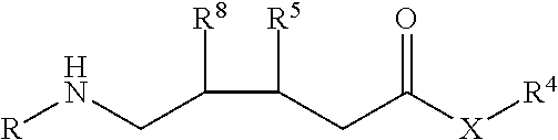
[R]NCC(C([R5])CC([X][R4])=O)[R8]
